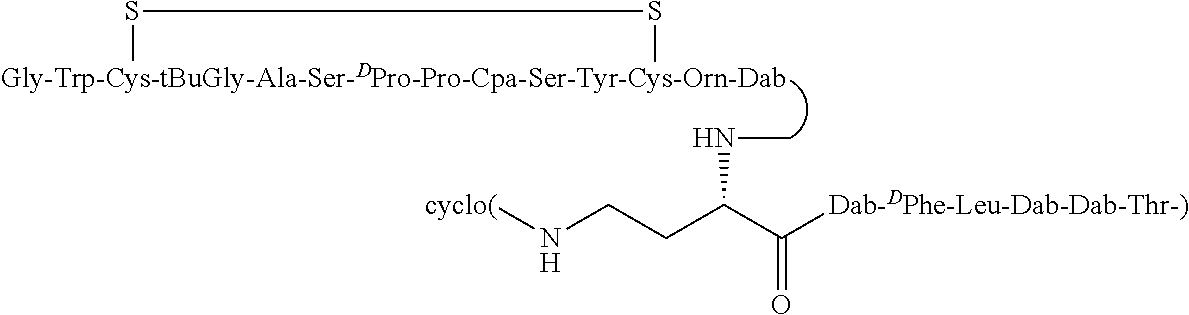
[Gly-Trp-Cys-tBuGly-Ala-Ser-DPro-Pro-Cpa-Ser-Tyr-Cys-Orn-Dab]1SS1.N(CCC(C([Dab-DPhe-Leu-Dab-Dab-Thr-)])=O)NC)[cyclo(]
